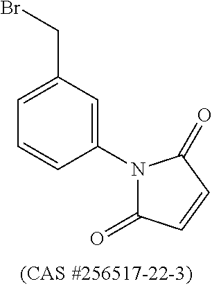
C1=C(CBr)C=C(N2C(=O)C=CC2=O)C=C1
